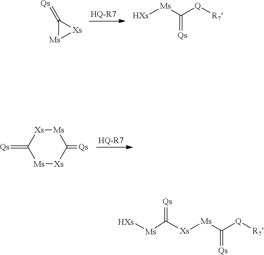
C1(=[Qs])[Ms][Xs]1.[HQ-R7].C(=[Qs])([Ms][HXs])[Q][R7].[HQ-R7].[Xs]1C(=[Qs])[Ms][Xs]C(=[Qs])[Ms]1.C(=[Qs])([Ms][Xs]C(=[Qs])[Ms][HXs])[Q][R7]
